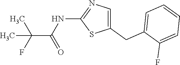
C1(CC2=CC=CC=C2F)=CN=C(NC(=O)C(C)(C)F)S1
